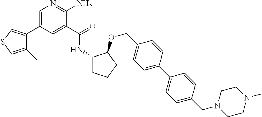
C1(C2=CN=C(N)C(C(=O)NC3CCCC3OCC3=CC=C(C4=CC=C(CN5CCN(C)CC5)C=C4)C=C3)=C2)=CSC=C1C
